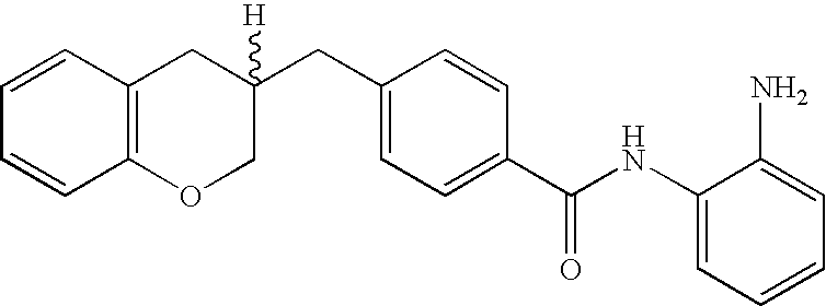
C1(NC(C2=CC=C(CC3([H])CC4=C(OC3)C=CC=C4)C=C2)=O)=CC=CC=C1N
